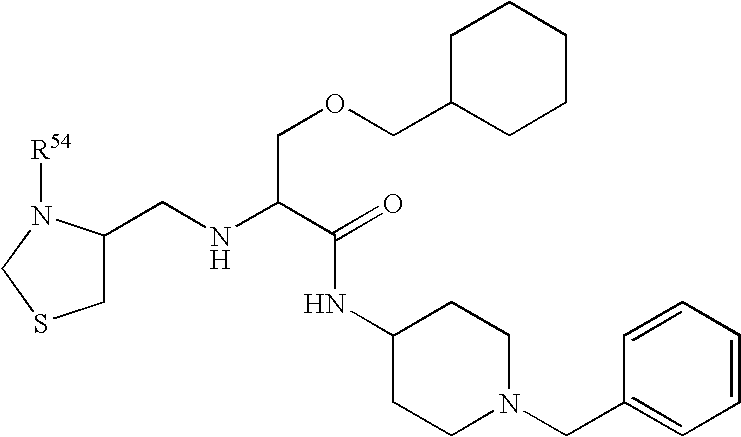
C1(CNC(C(=O)NC2CCN(CC3=CC=CC=C3)CC2)COCC2CCCCC2)CSCN1[R54]
